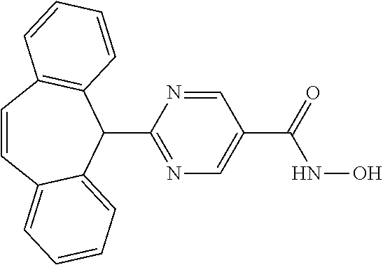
C1=NC(C2C3=C(C=CC4=CC=CC=C24)C=CC=C3)=NC=C1C(NO)=O
